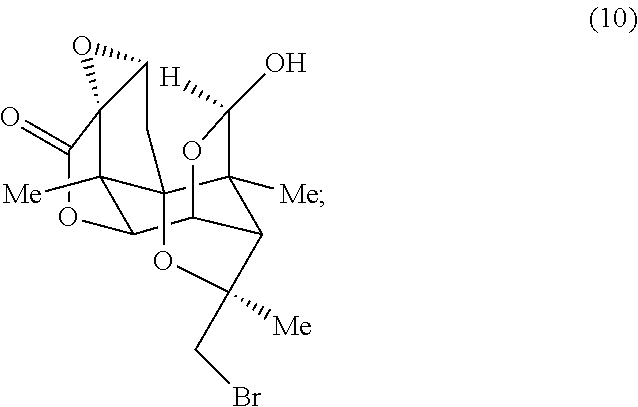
C12([Me])C3C4C5C([Me])(C1(CC1C2(C(=O)O3)O1)OC5(CBr)[Me])C(O)([H])O4
